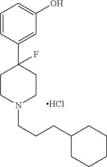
C1=CC(C2(F)CCN(CCCC3CCCCC3)CC2)=CC(O)=C1.Cl
